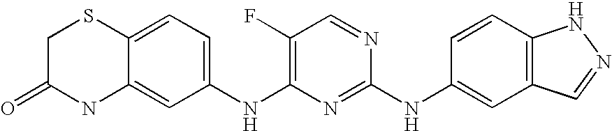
C1(F)=C(NC2=CC=C3C(=C2)NC(=O)CS3)N=C(NC2=CC3=C(C=C2)NN=C3)N=C1
